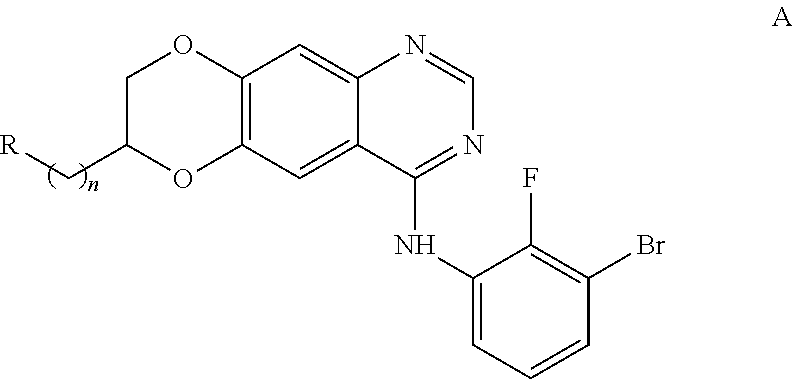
C12=C(C=C3C(=C1)N=CN=C3NC1=CC=CC(Br)=C1F)OC(C[R])CO2
